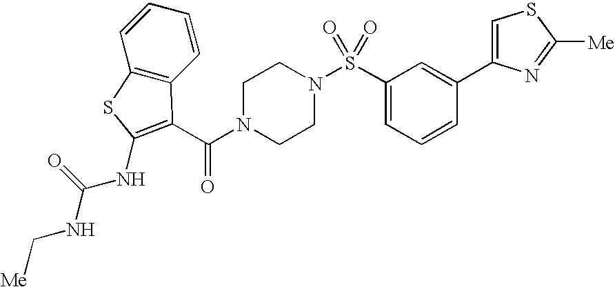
C1(S(N2CCN(C(=O)C3=C(NC(NC[Me])=O)SC4=C3C=CC=C4)CC2)(=O)=O)=CC=CC(C2=CSC([Me])=N2)=C1
